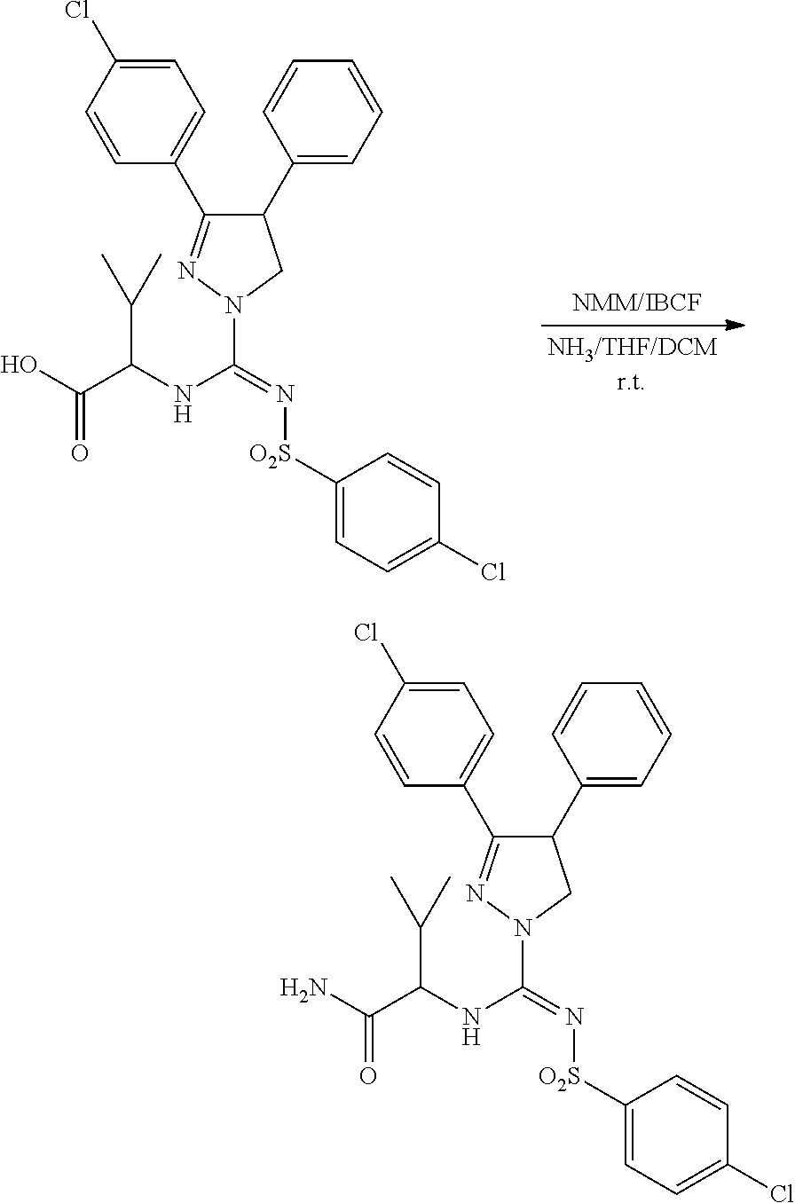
C1(C2=CC=CC=C2)C(C2=CC=C(Cl)C=C2)=NN(C(=N[O2S]C2=CC=C(Cl)C=C2)NC(C(O)=O)C(C)C)C1.C1(C2=CC=CC=C2)C(C2=CC=C(Cl)C=C2)=NN(C(=N[O2S]C2=CC=C(Cl)C=C2)NC(C(N)=O)C(C)C)C1
